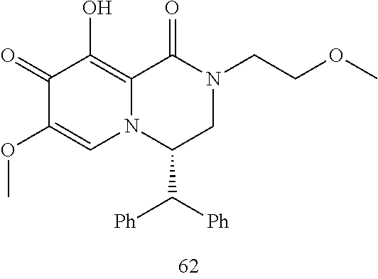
C1(=O)C(OC)=CN2C(=C1O)C(=O)N(CCOC)CC2C([Ph])[Ph]
